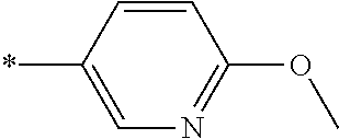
C1=CC(*)=CN=C1OC
